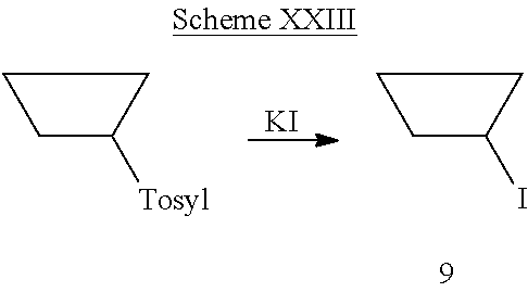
C1C(I)CC1.C1C([Tosyl])CC1.[KI]
